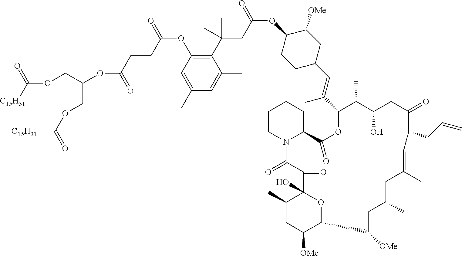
C1CN2C(CC1)C(=O)OC(C(=CC1CCC(OC(CC(C3=C(OC(=O)CCC(OC(COC([C15H31])=O)COC([C15H31])=O)=O)C=C(C)C=C3C)(C)C)=O)C([OMe])C1)C)C(C)C(O)CC(=O)C(CC=C)C=C(C)CC(C)CC([OMe])C1C([OMe])CC(C)C(O)(C(=O)C2=O)O1
